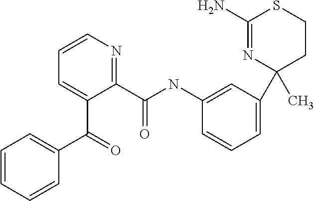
C1(C(NC2=CC(C3(C)CCSC(N)=N3)=CC=C2)=O)=NC=CC=C1C(=O)C1=CC=CC=C1
